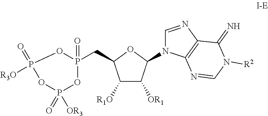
C(C1C([R1O])C([OR1])C(N2C=NC3=C2N=CN([R2])C3=N)O1)P1(=O)OP([R3O])(=O)OP(=O)([OR3])O1
